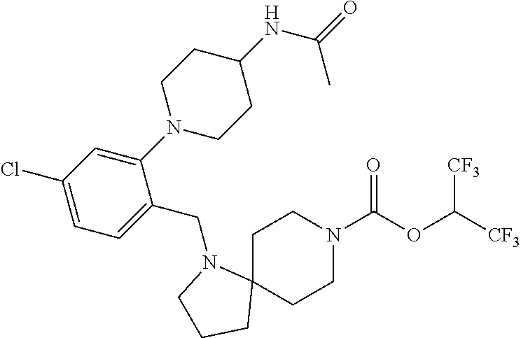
C1C2(CCN(C(OC([CF3])[CF3])=O)C1)N(CC1=CC=C(Cl)C=C1N1CCC(NC(=O)C)CC1)CCC2
